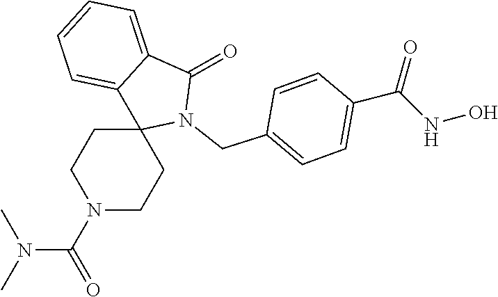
C1=C2C(=CC=C1)C(=O)N(CC1=CC=C(C(=O)NO)C=C1)C21CCN(C(N(C)C)=O)CC1
